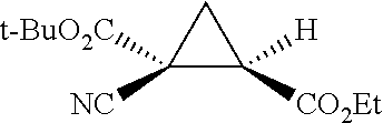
C1([NC])([t-BuO2C])C([CO2Et])([H])C1
